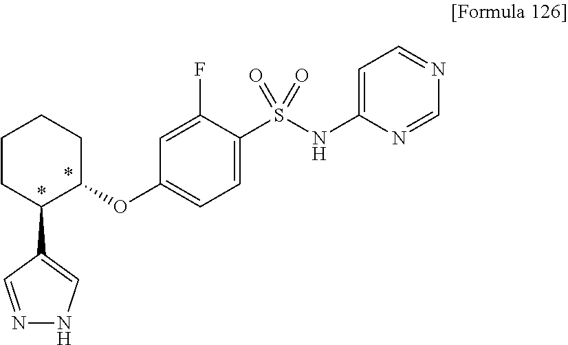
C1(OC2=CC=C(S(NC3=CC=NC=N3)(=O)=O)C(F)=C2)CCCCC1C1=CNN=C1
